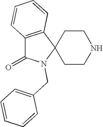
C12=C(C3(N(CC4=CC=CC=C4)C1=O)CCNCC3)C=CC=C2
